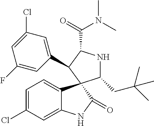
C1=C(Cl)C=C2C(=C1)C1(C(=O)N2)C(CC(C)(C)C)NC(C(=O)N(C)C)C1C1=CC(Cl)=CC(F)=C1
